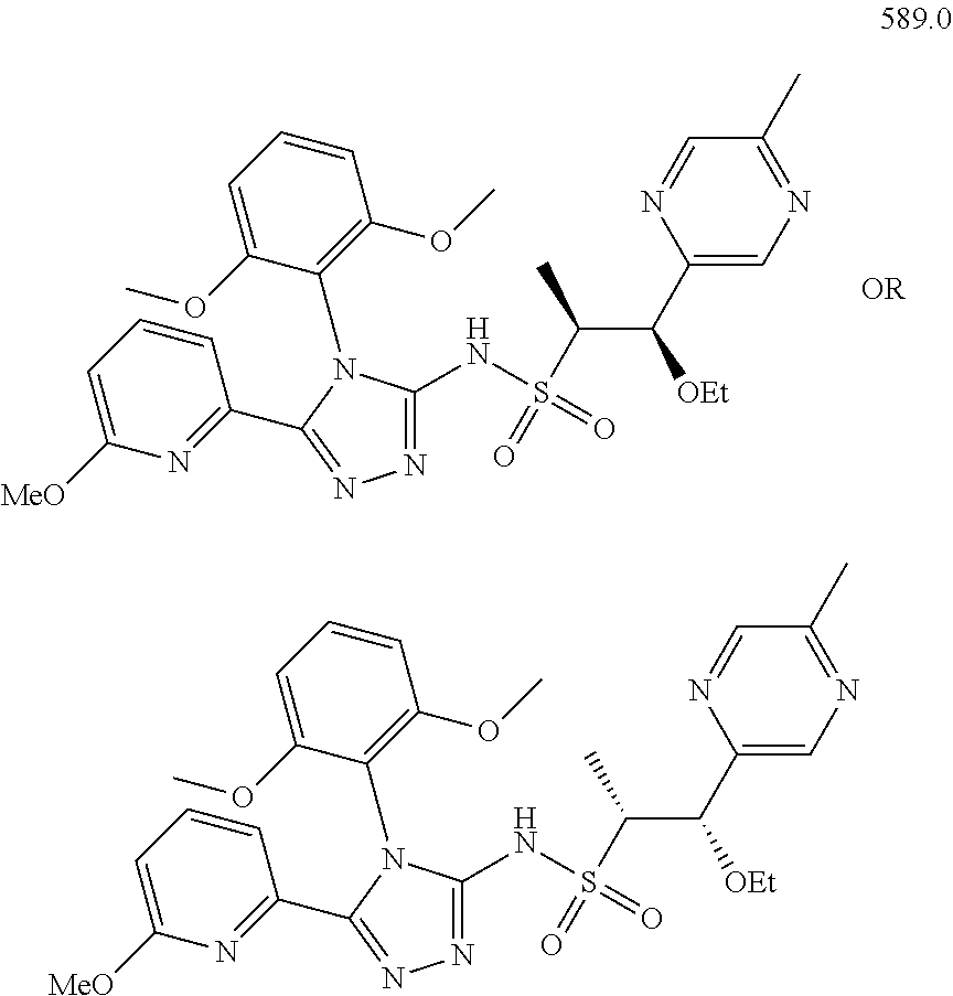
N(S(C(C([OEt])C1=CN=C(C)C=N1)C)(=O)=O)C1=NN=C(C2=NC([MeO])=CC=C2)N1C1=C(OC)C=CC=C1OC.N(S(C(C([OEt])C1=CN=C(C)C=N1)C)(=O)=O)C1=NN=C(C2=NC([MeO])=CC=C2)N1C1=C(OC)C=CC=C1OC
